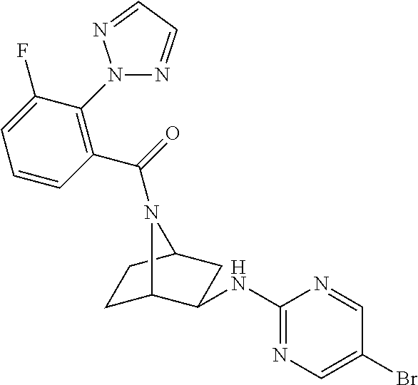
C1=CC(C(=O)N2C3CCC2CC3NC2=NC=C(Br)C=N2)=C(N2N=CC=N2)C(F)=C1
